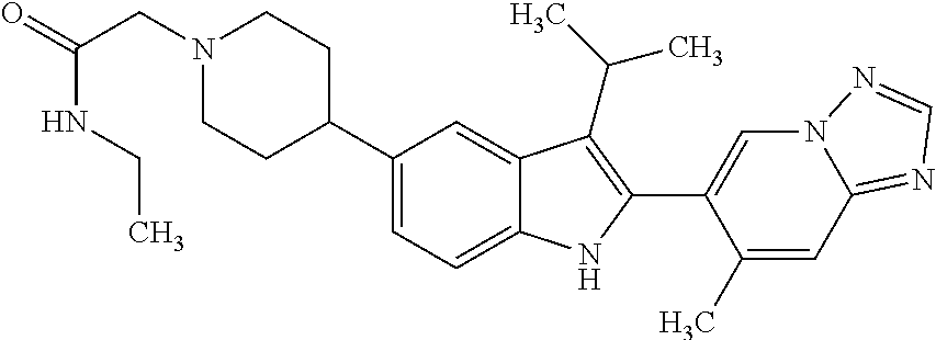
N1(CC(=O)NCC)CCC(C2=CC=C3C(=C2)C(C(C)C)=C(C2=CN4C(=NC=N4)C=C2C)N3)CC1
